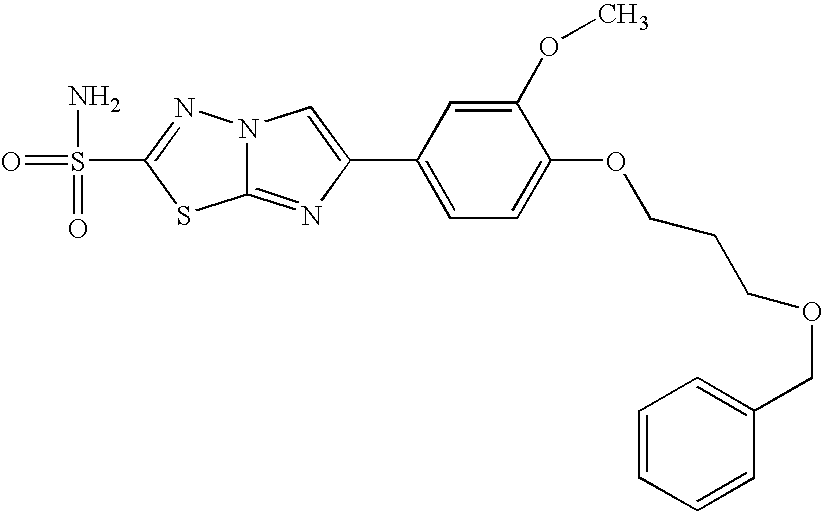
N12C(=NC(C3=CC=C(OCCCOCC4=CC=CC=C4)C(OC)=C3)=C1)SC(S(=O)(N)=O)=N2
